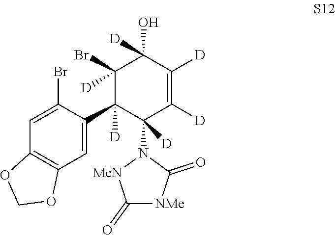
C1=C(Br)C(C2([D])C(N3[MeN]C(=O)[NMe]C3=O)([D])C([D])=C([D])C(O)([D])C2(Br)[D])=CC2=C1OCO2
